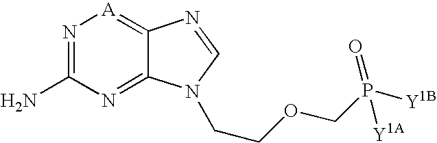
N1=C(N)N=C2C(=[A]1)N=CN2CCOCP([Y1B])(=O)[Y1A]
